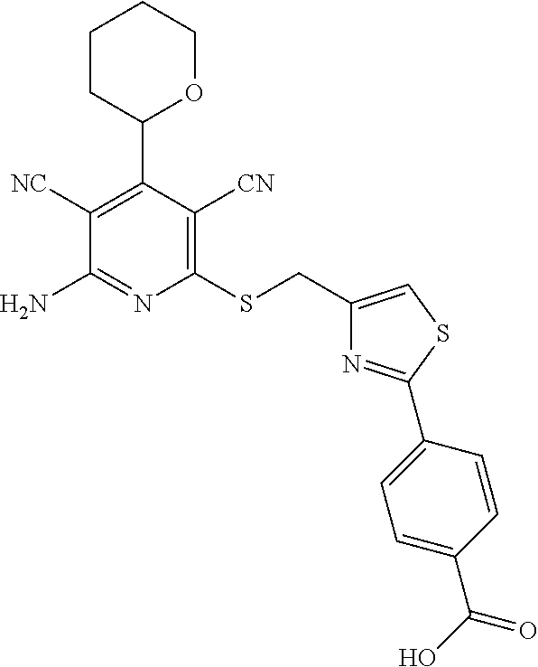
C1([NC])=C(C2OCCCC2)C([CN])=C(SCC2=CSC(C3=CC=C(C(O)=O)C=C3)=N2)N=C1N
